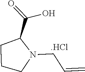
C1CN(CC=C)C(C(=O)O)C1.[.HCl]
